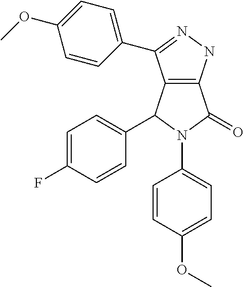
C12=C(NN=C1C1=CC=C(OC)C=C1)C(=O)N(C1=CC=C(OC)C=C1)C2C1=CC=C(F)C=C1
